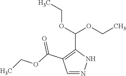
CCOC(C1=C(C(OCC)=O)C=NN1)OCC
